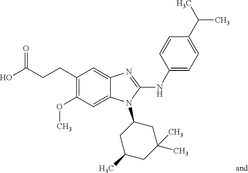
C(CCC1=C(OC)C=C2C(=C1)N=C(NC1=CC=C(C(C)C)C=C1)N2C1CC(C)CC(C)(C)C1)(O)=O
